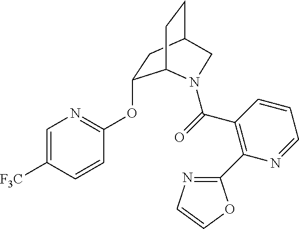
C1=C([F3C])C=CC(OC2CC3CCC2N(C(=O)C2=C(C4=NC=CO4)N=CC=C2)C3)=N1
